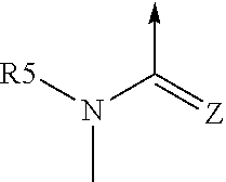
N(C)([R5])C(=[Z])->C
